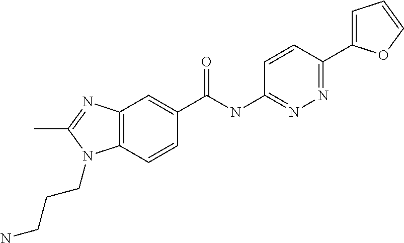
C12=C(C=CC(C(NC3=NN=C(C4=CC=CO4)C=C3)=O)=C1)N(CCCN)C(C)=N2
